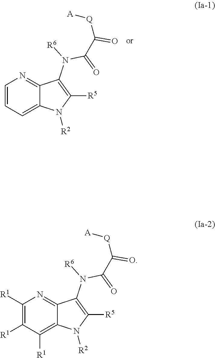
C1=CC=C2C(=N1)C(N([R6])C(C([Q][A])=O)=O)=C([R5])N2[R2].C1([R1])=C([R1])C([R1])=C2C(=N1)C(N([R6])C(C([Q][A])=O)=O)=C([R5])N2[R2]
